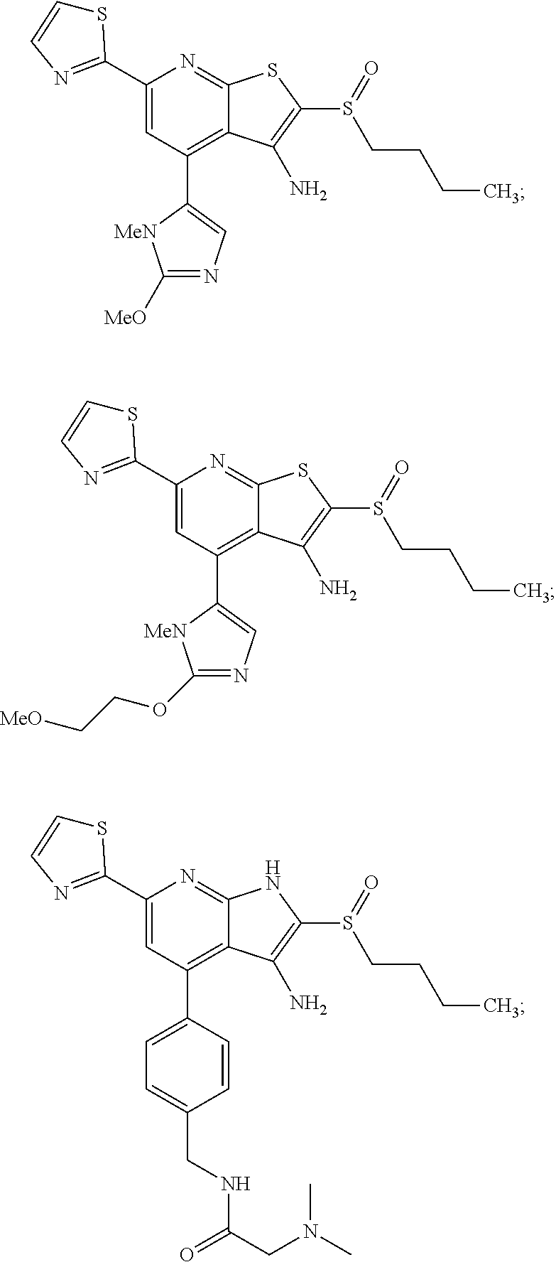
C1(C2=NC=CS2)=CC(C2=CN=C([MeO])[MeN]2)=C2C(=N1)SC(S(=O)CCCC)=C2N.C1(C2=NC=CS2)=CC(C2=CN=C(OCC[MeO])[MeN]2)=C2C(=N1)SC(S(=O)CCCC)=C2N.C1(C2=NC=CS2)=CC(C2=CC=C(CNC(CN(C)C)=O)C=C2)=C2C(=N1)NC(S(=O)CCCC)=C2N
